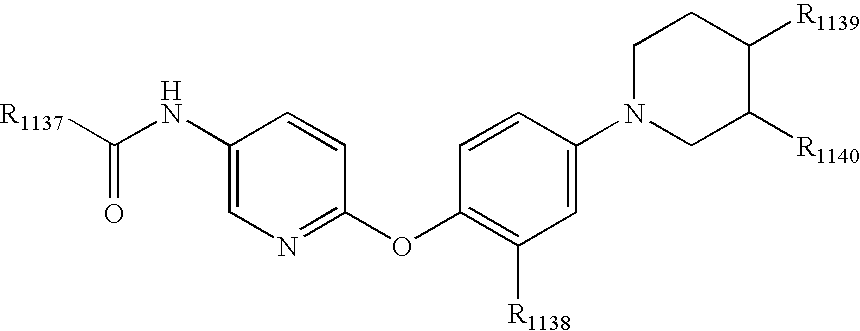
[R1137]C(NC1=CN=C(OC2=C([R1138])C=C(N3CC([R1140])C([R1139])CC3)C=C2)C=C1)=O
